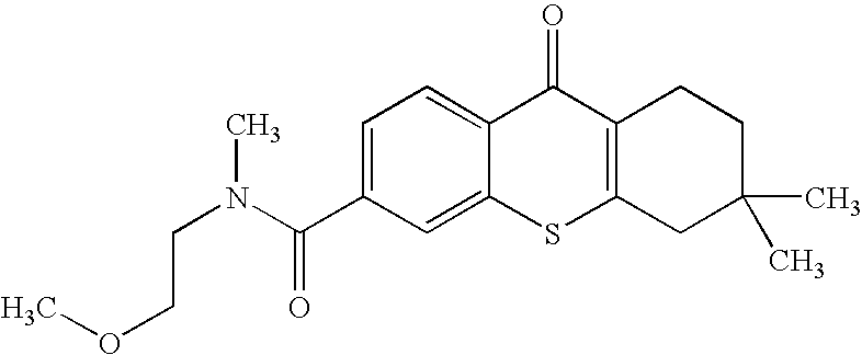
C1(C(N(CCOC)C)=O)=CC=C2C(=C1)SC1=C(C2=O)CCC(C)(C)C1
